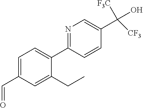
N1=C(C2=CC=C(C=O)C=C2CC)C=CC(C(O)([F3C])[CF3])=C1
